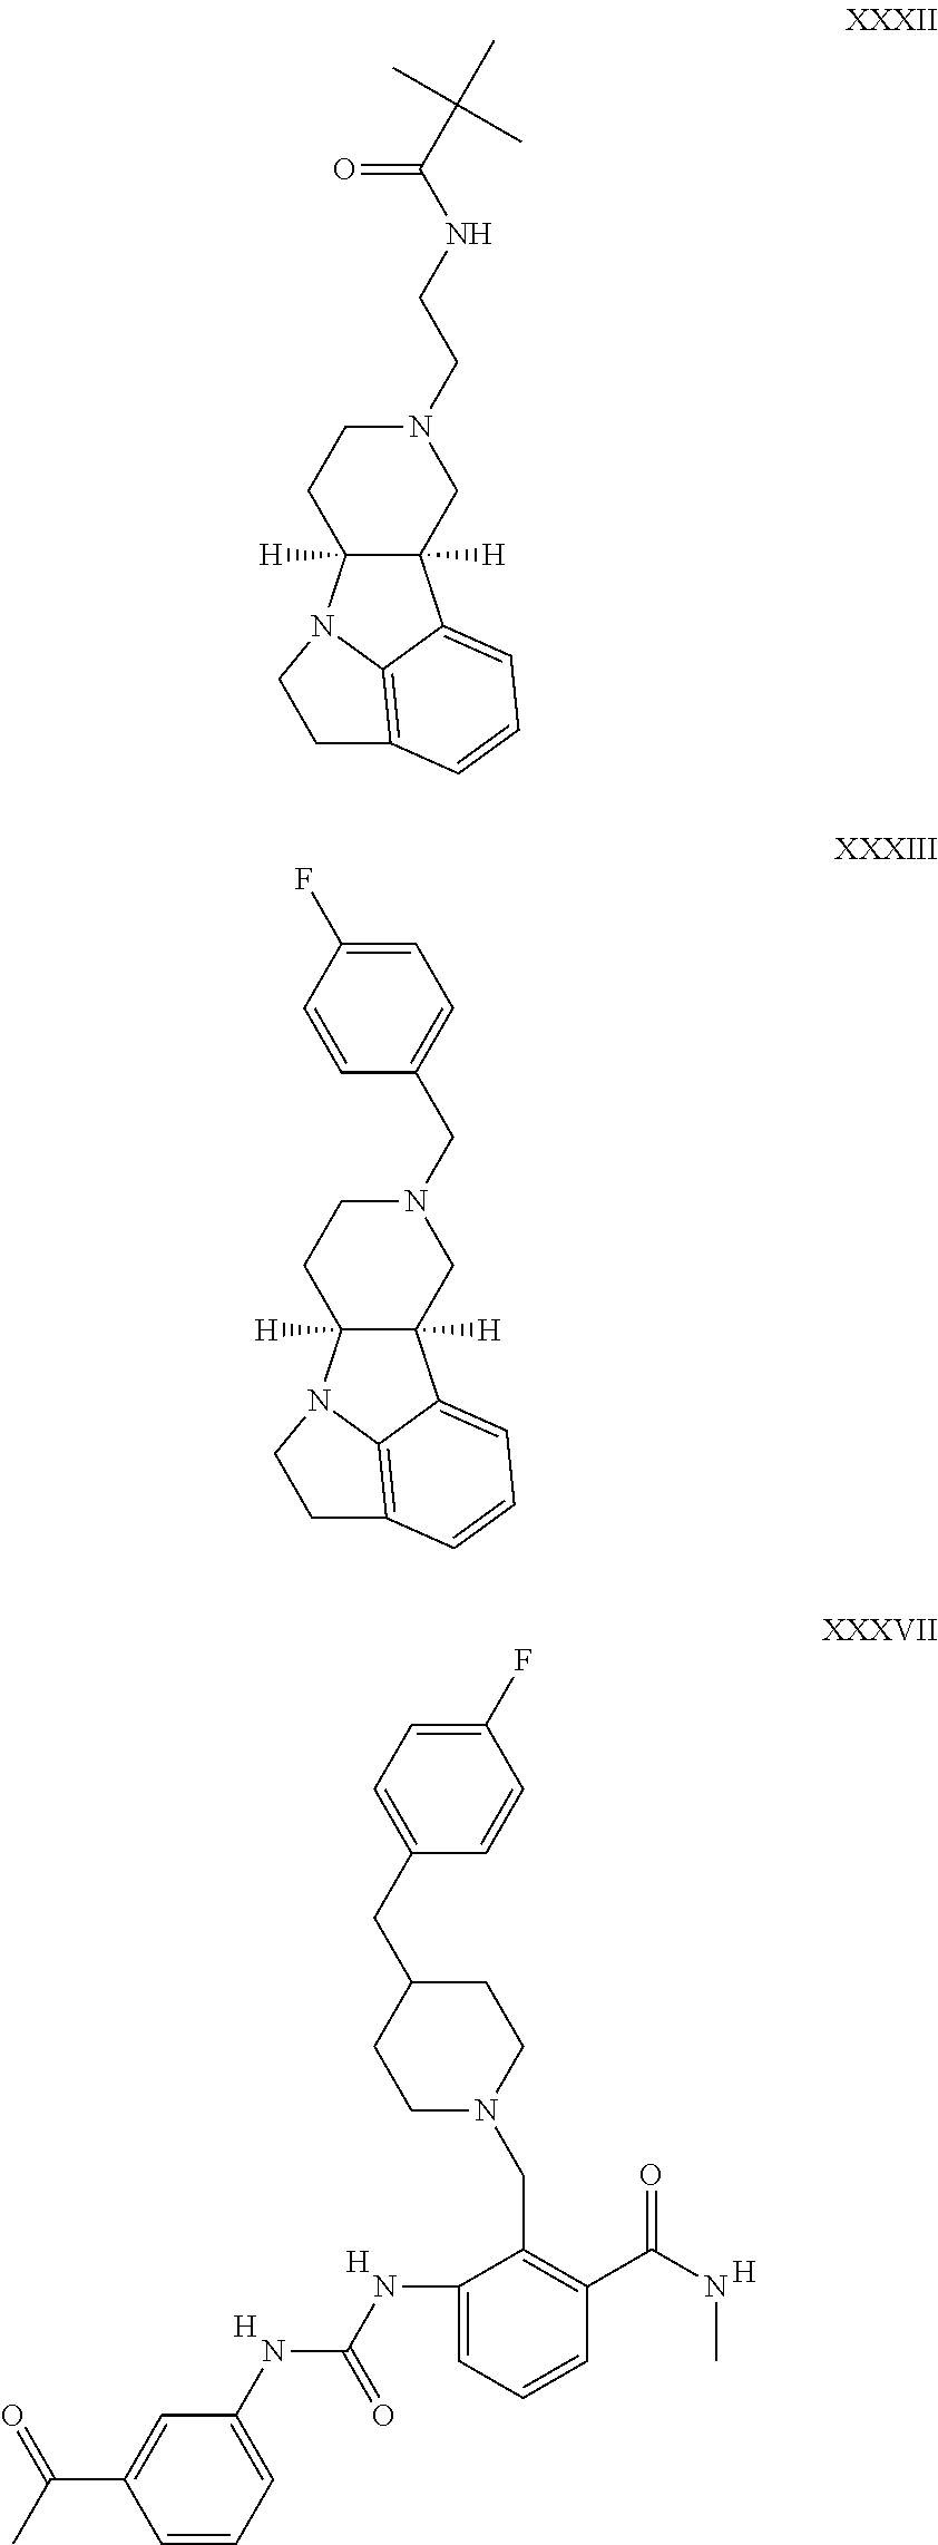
C1N(CCNC(=O)C(C)(C)C)CCC2([H])C1([H])C1=CC=CC3=C1N2CC3.C1N(CC2=CC=C(F)C=C2)CCC2([H])C1([H])C1=CC=CC3=C1N2CC3.C1=C(NC(NC2=CC=CC(C(NC)=O)=C2CN2CCC(CC3=CC=C(F)C=C3)CC2)=O)C=C(C(C)=O)C=C1.[H].[H].[H]
